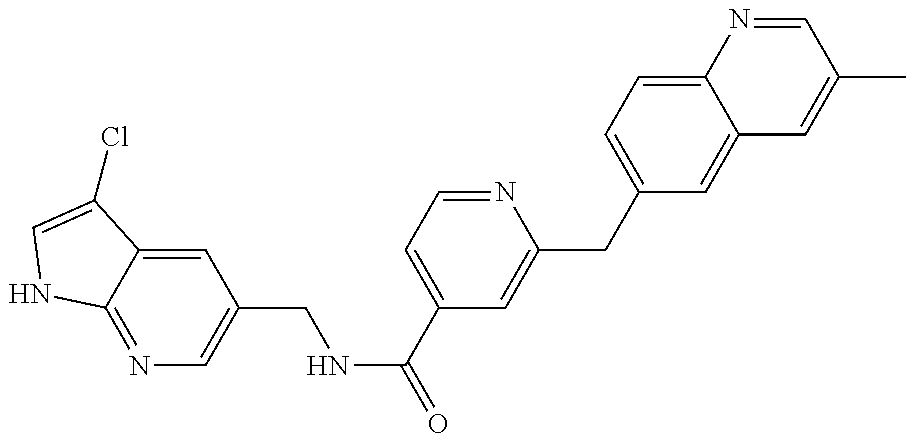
N1=C2C(=CC(CNC(=O)C3=CC=NC(CC4=CC=C5C(=C4)C=C(C)C=N5)=C3)=C1)C(Cl)=CN2
